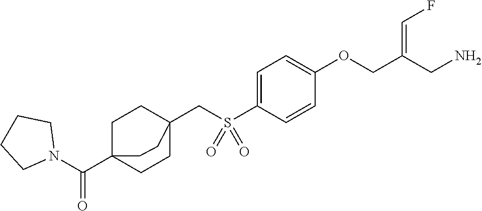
C1=C(S(CC23CCC(C(N4CCCC4)=O)(CC2)CC3)(=O)=O)C=CC(OCC(CN)=CF)=C1
